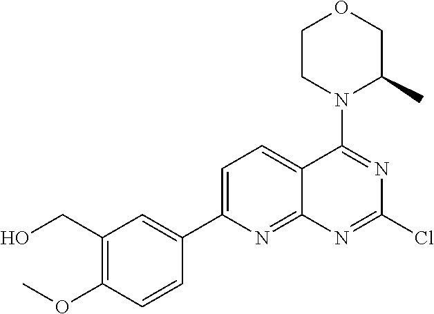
C1(CO)=C(OC)C=CC(C2=CC=C3C(=N2)N=C(Cl)N=C3N2C(C)COCC2)=C1
